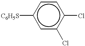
[C6H5S]c1cc(Cl)c(Cl)cc1
